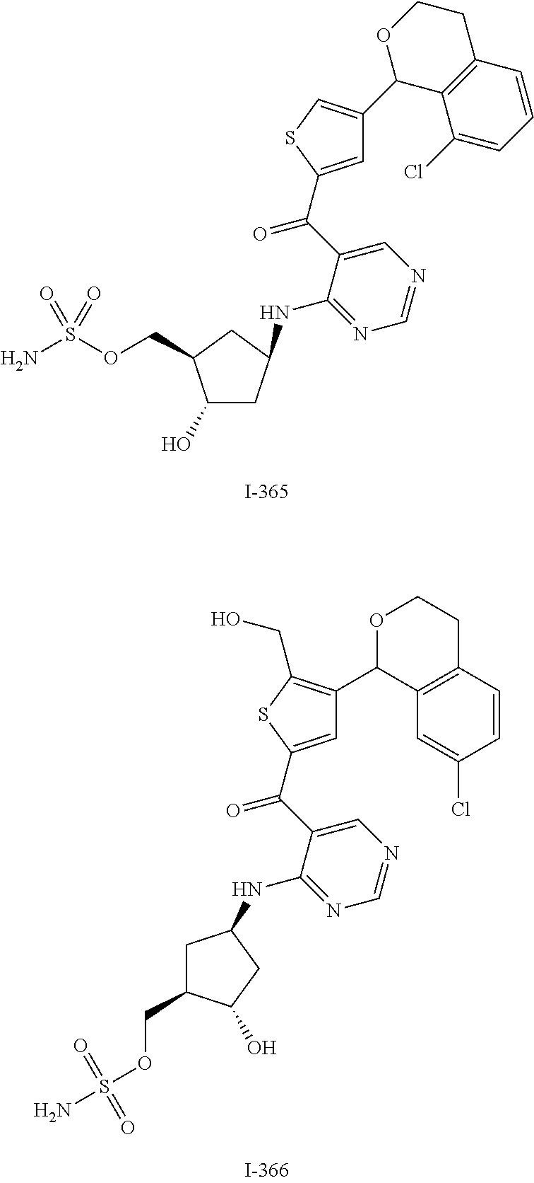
C1(O)CC(NC2=NC=NC=C2C(=O)C2=CC(C3C4=C(C=CC=C4Cl)CCO3)=CS2)CC1COS(N)(=O)=O.C1C(COS(N)(=O)=O)C(O)CC1NC1=NC=NC=C1C(=O)C1=CC(C2OCCC3=C2C=C(Cl)C=C3)=C(CO)S1
